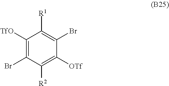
C1([TfO])=C(Br)C([R2])=C([OTf])C(Br)=C1[R1]
